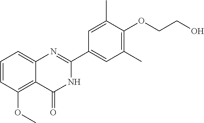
C1=CC(OC)=C2C(=C1)N=C(C1=CC(C)=C(OCCO)C(C)=C1)NC2=O
